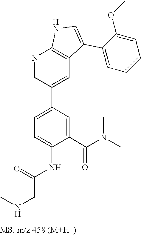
N1=CC(C2=CC=C(NC(=O)CNC)C(C(N(C)C)=O)=C2)=CC2=C1NC=C2C1=CC=CC=C1OC
